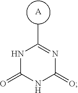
[A].N1C(=O)NC(=O)N=C1C
